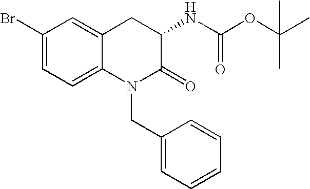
C1(Br)=CC=C2C(=C1)CC(NC(OC(C)(C)C)=O)C(=O)N2CC1=CC=CC=C1
